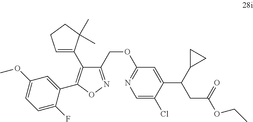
C1(COC2=NC=C(Cl)C(C(CC(OCC)=O)C3CC3)=C2)=NOC(C2=CC(OC)=CC=C2F)=C1C1=CCCC1(C)C
